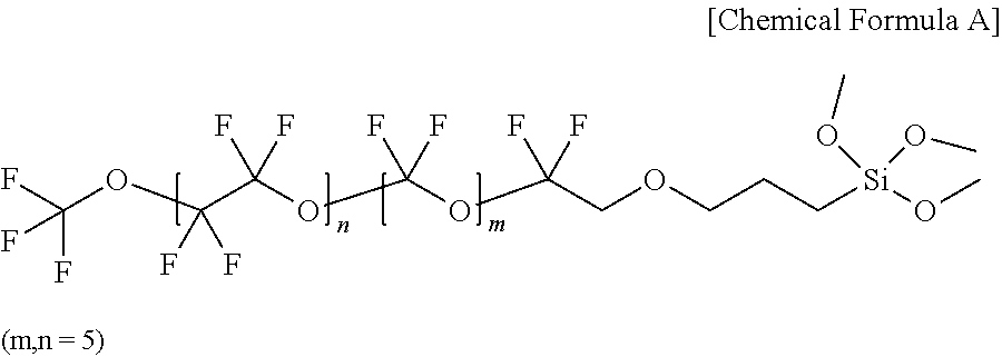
C(F)(F)(F)OC(C(OC(OC(COCCC[Si](OC)(OC)OC)(F)F)(F)F)(F)F)(F)F
